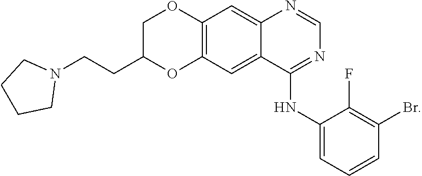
N1(CCC2COC3=C(O2)C=C2C(NC4=CC=CC(Br)=C4F)=NC=NC2=C3)CCCC1
